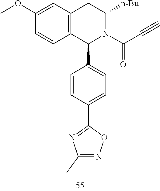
C1(OC)=CC2=C(C=C1)C(C1=CC=C(C3=NC(C)=NO3)C=C1)N(C(C#C)=O)C([n-Bu])C2
